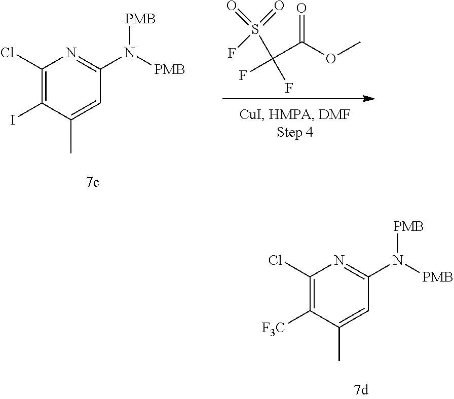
C1(Cl)=C(I)C(C)=CC(N([PMB])[PMB])=N1.O=C(OC)C(F)(F)S(=O)(=O)F.C1(Cl)=C([F3C])C(C)=CC(N([PMB])[PMB])=N1
